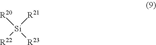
[R22][Si]([R21])([R20])[R23]
